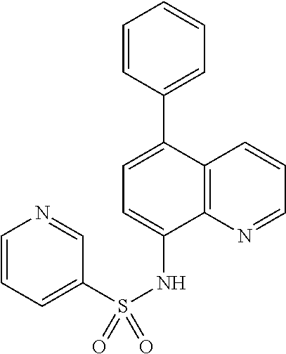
C12=C(N=CC=C1)C(NS(C1=CC=CN=C1)(=O)=O)=CC=C2C1=CC=CC=C1
